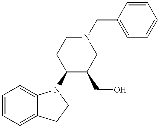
C1=CC=C2C(=C1)N(C1C(CO)CN(CC3=CC=CC=C3)CC1)CC2
